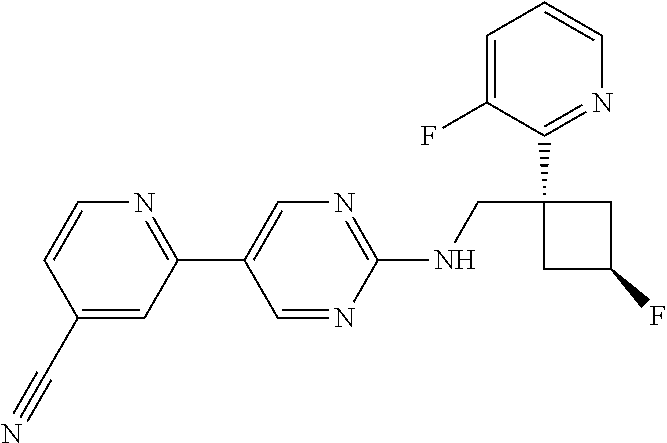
C1(NCC2(C3=NC=CC=C3F)CC(F)C2)=NC=C(C2=NC=CC(C#N)=C2)C=N1
